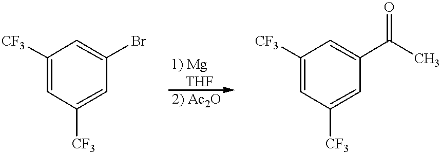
C1([CF3])=CC([CF3])=CC(Br)=C1.C1([CF3])=CC([CF3])=CC(C(C)=O)=C1
